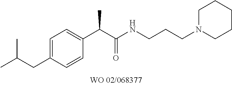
C1=CC(CC(C)C)=CC=C1C(C(NCCCN1CCCCC1)=O)C
